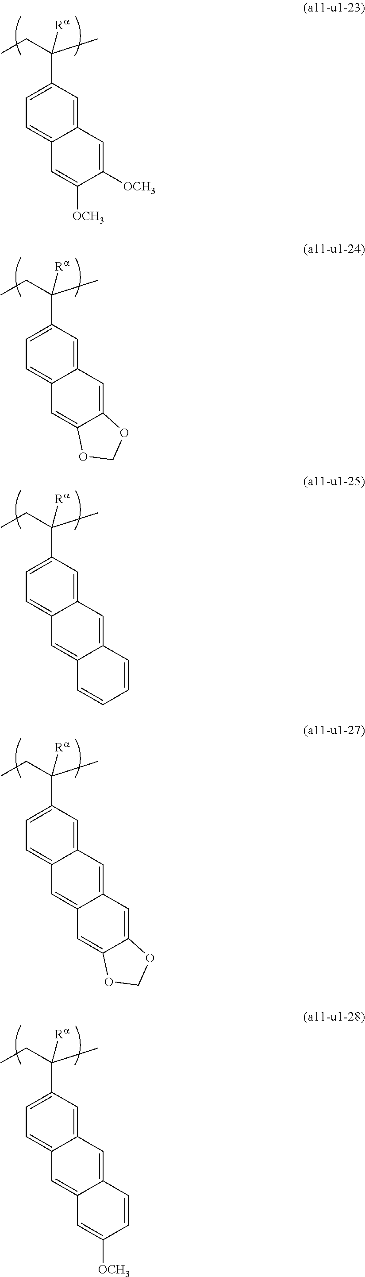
C12=CC(C(C)(CC)[Ra])=CC=C1C=C([OCH3])C([OCH3])=C2.C12=CC(C(C)(CC)[Ra])=CC=C1C=C1C(=C2)OCO1.C12=CC(C(C)(CC)[Ra])=CC=C1C=C1C(=C2)C=CC=C1.C12=CC(C(C)(CC)[Ra])=CC=C1C=C1C(=C2)C=C2C(=C1)OCO2.C12=CC(C(C)(CC)[Ra])=CC=C1C=C1C(=C2)C=CC([OCH3])=C1
